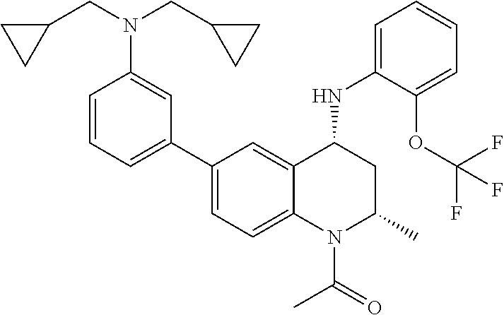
C1(NC2CC(C)N(C(C)=O)C3=CC=C(C4=CC=CC(N(CC5CC5)CC5CC5)=C4)C=C23)=CC=CC=C1OC(F)(F)F
